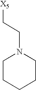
C([X5])CN1CCCCC1
